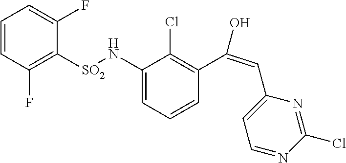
C1(N[SO2]C2=C(F)C=CC=C2F)=CC=CC(C(=CC2=CC=NC(Cl)=N2)O)=C1Cl
